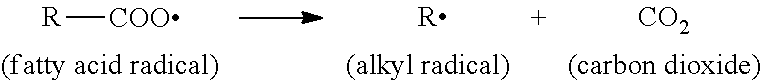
[R][COO].[R].[CO2]
